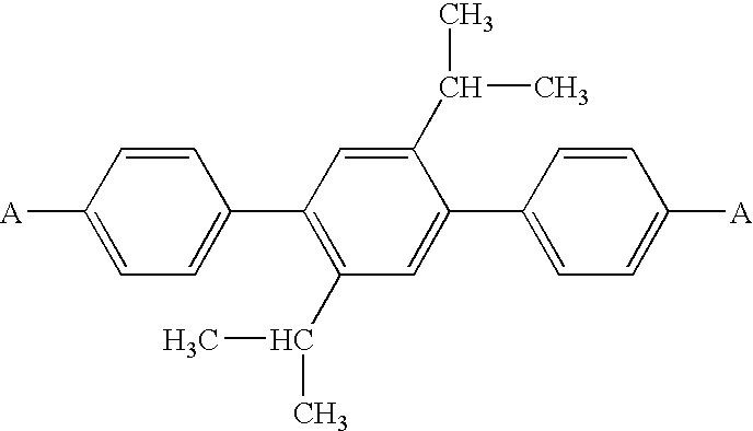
C1=C([A])C=CC(C2=C(C(C)C)C=C(C3=CC=C([A])C=C3)C(C(C)C)=C2)=C1
